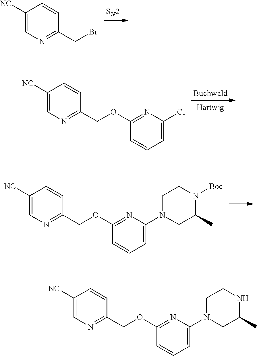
C1([NC])=CN=C(CBr)C=C1.C1([NC])=CN=C(COC2=NC(Cl)=CC=C2)C=C1.C1([NC])=CN=C(COC2=NC(N3CC(C)N([Boc])CC3)=CC=C2)C=C1.C1([NC])=CN=C(COC2=NC(N3CC(C)NCC3)=CC=C2)C=C1
